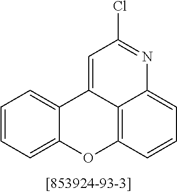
C12=CC=CC=C1OC1=C3C2=CC(Cl)=NC3=CC=C1
